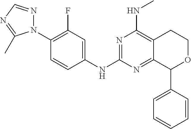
C1(N2N=CN=C2C)=C(F)C=C(NC2=NC(NC)=C3C(=N2)C(C2=CC=CC=C2)OCC3)C=C1
